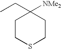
C1(CC)([NMe2])CCSCC1
